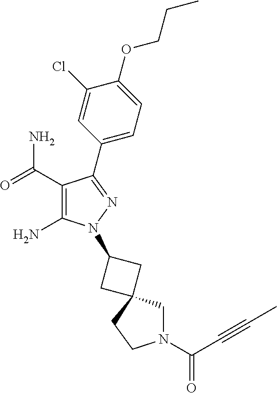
C1(C(=O)N)=C(N)N(C2CC3(C2)CN(C(C#CC)=O)CC3)N=C1C1=CC=C(OCCC)C(Cl)=C1
